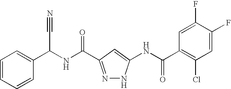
C1=CC=CC(C(NC(=O)C2=NNC(NC(C3=C(Cl)C=C(F)C(F)=C3)=O)=C2)C#N)=C1
